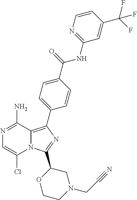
N1=C(N)C2=C(C3=CC=C(C(=O)NC4=NC=CC(C(F)(F)F)=C4)C=C3)N=C(C3OCCN(CC#N)C3)N2C(Cl)=C1
